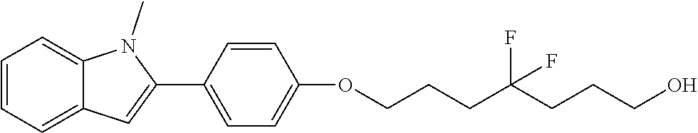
C1=CC=C2C(=C1)N(C)C(C1=CC=C(OCCCC(CCCO)(F)F)C=C1)=C2
